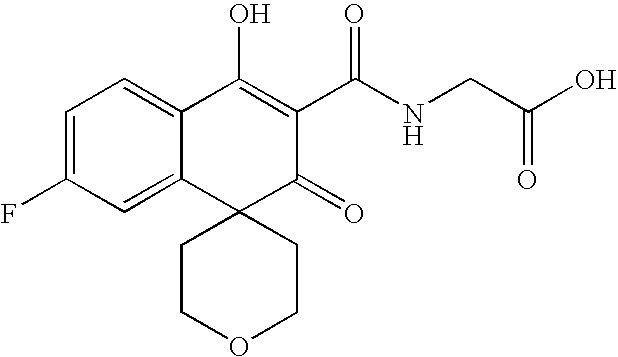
C1=C(F)C=C2C(=C1)C(O)=C(C(NCC(O)=O)=O)C(=O)C21CCOCC1
